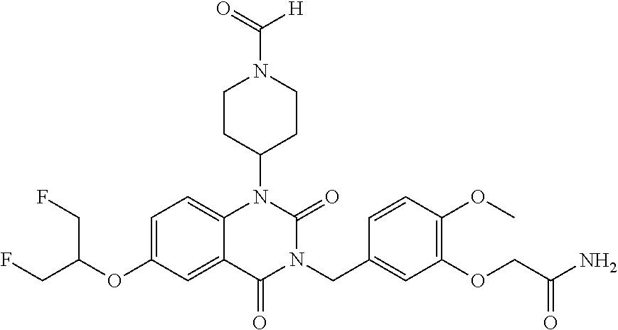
C1=C(OC(CF)CF)C=C2C(=C1)N(C1CCN(C(=O)[H])CC1)C(=O)N(CC1=CC(OCC(N)=O)=C(OC)C=C1)C2=O
